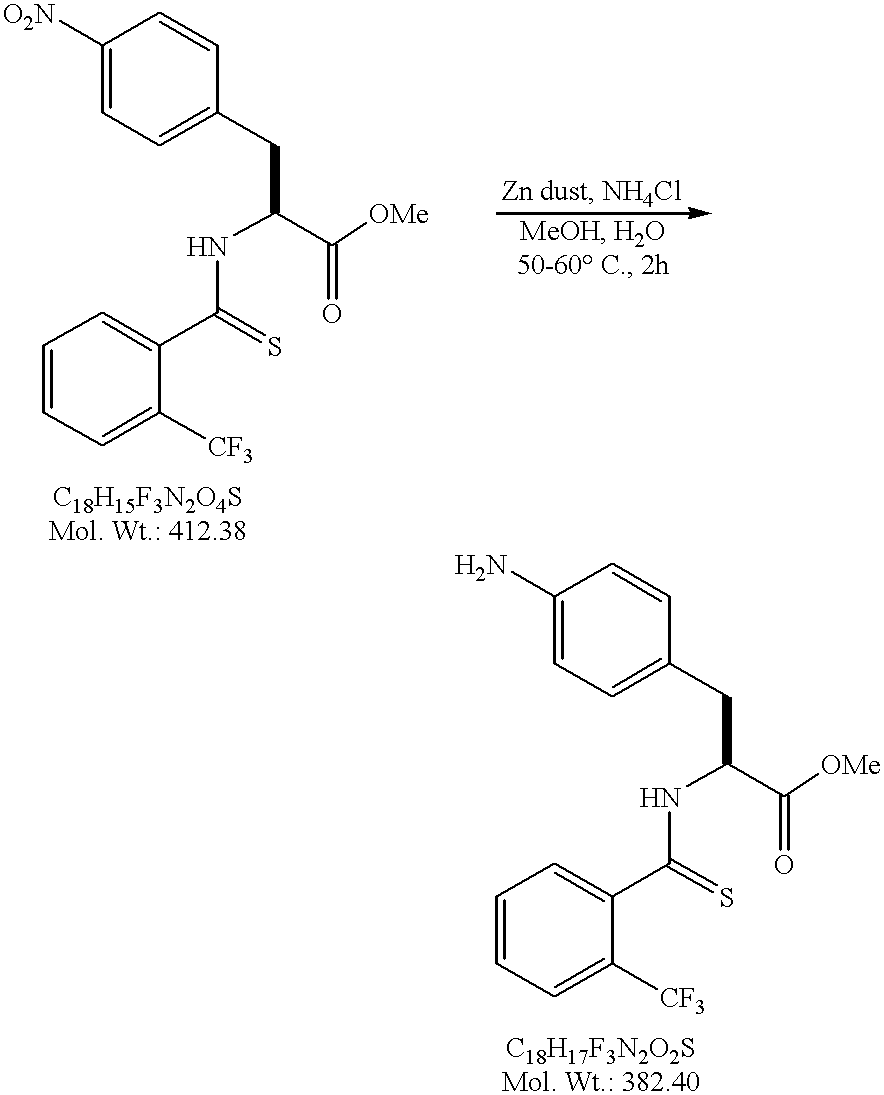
C1([O2N])=CC=C(CC(C([OMe])=O)NC(C2=CC=CC=C2[CF3])=S)C=C1.C1(N)=CC=C(CC(C([OMe])=O)NC(C2=CC=CC=C2[CF3])=S)C=C1
